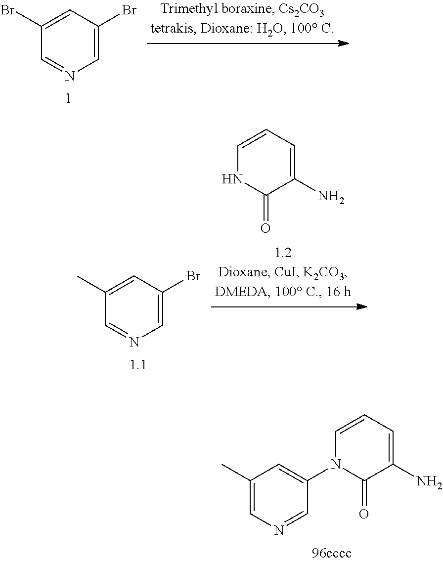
C1=C(Br)C=C(Br)C=N1.C1=C(Br)C=C(C)C=N1.C1=CC=C(N)C(=O)N1.C1=CC=C(N)C(=O)N1C1=CC(C)=CN=C1
